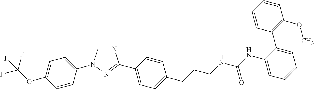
C1=C(OC(F)(F)F)C=CC(N2C=NC(C3=CC=C(CCCNC(NC4=CC=CC=C4C4=C(OC)C=CC=C4)=O)C=C3)=N2)=C1
